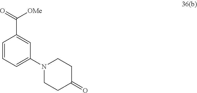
C1=CC=C(N2CCC(=O)CC2)C=C1C(=O)[OMe]
